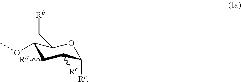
C1(OC)C([Ra])C([Rc])C([Rr])OC1C[Rb]
